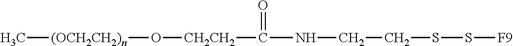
[(OCH2CH2)n](C)O[CH2CH2]C(NCCSS[F9])=O
